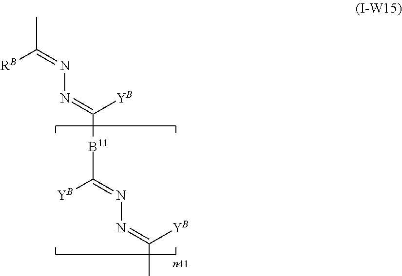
N(N=C(C)[RB])=C([B11]C([YB])=NN=C(C)[YB])[YB]
